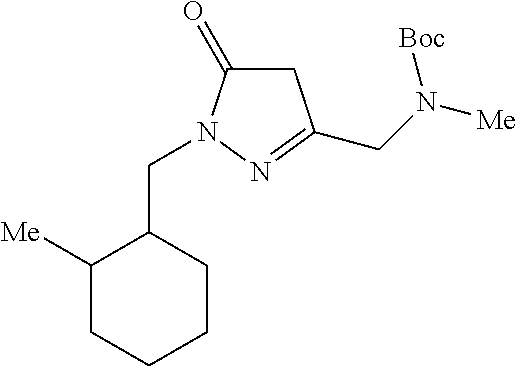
C1C(=O)N(CC2C([Me])CCCC2)N=C1CN([Me])[Boc]
